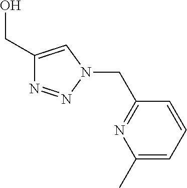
C1(CO)=CN(CC2=NC(C)=CC=C2)N=N1
